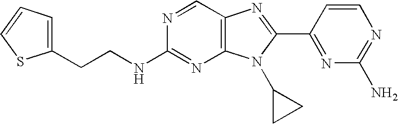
C(CC1=CC=CS1)NC1=NC2=C(C=N1)N=C(C1=NC(N)=NC=C1)N2C1CC1
